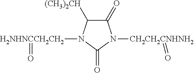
C1(=O)C([(CH3)2CH])N([H2NHNCCH2CH2]=O)C(=O)N1[CH2CH2CNHNH2]=O
